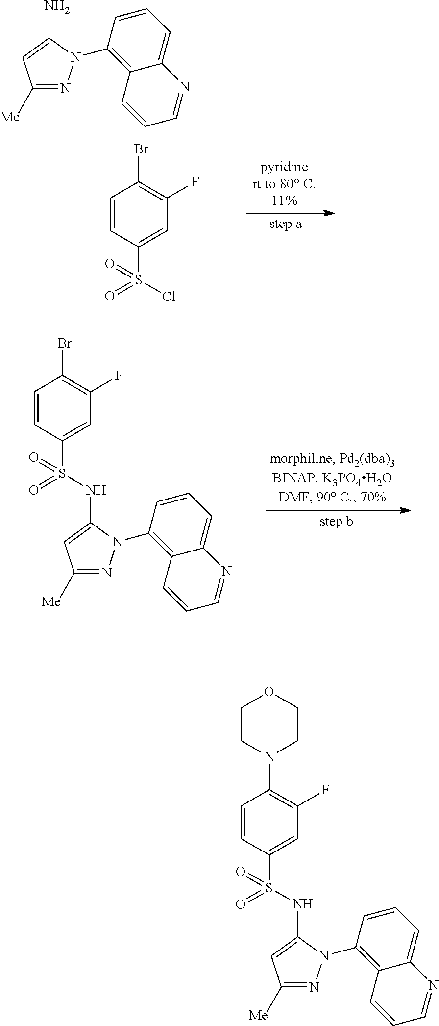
C1([Me])=NN(C2=C3C(=CC=C2)N=CC=C3)C(N)=C1.C1=CC(S(=O)(Cl)=O)=CC(F)=C1Br.C1=CC(S(=O)(=O)NC2=CC([Me])=NN2C2=C3C(=CC=C2)N=CC=C3)=CC(F)=C1Br.C1=CC(S(=O)(=O)NC2=CC([Me])=NN2C2=C3C(=CC=C2)N=CC=C3)=CC(F)=C1N1CCOCC1
